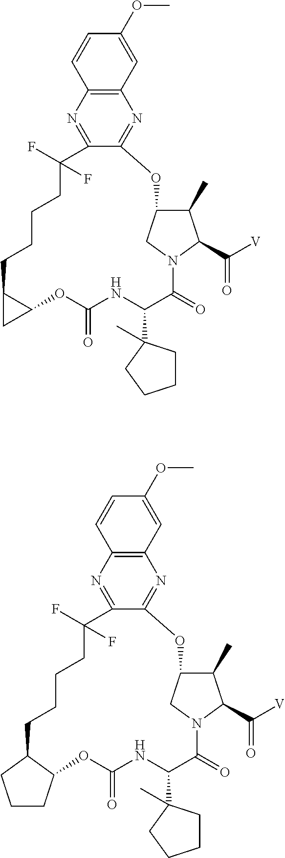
C12=C(N=C3C(=N1)OC1C(C)C(C([V])=O)N(C(=O)C(C4(C)CCCC4)NC(=O)OC4C(CCCCC3(F)F)C4)C1)C=CC(OC)=C2.C12=C(N=C3C(=N1)OC1C(C)C(C([V])=O)N(C(=O)C(C4(C)CCCC4)NC(=O)OC4C(CCCCC3(F)F)CCC4)C1)C=CC(OC)=C2
